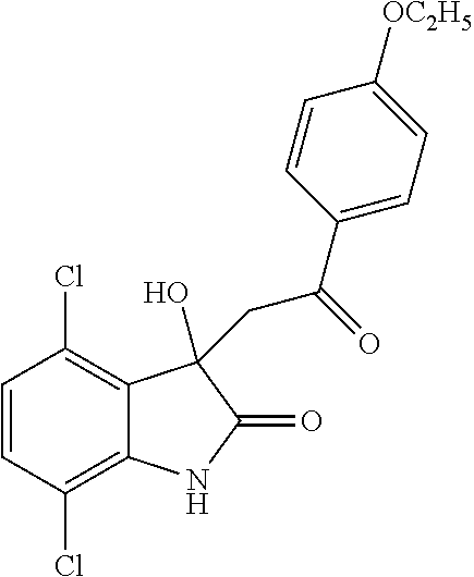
C1=CC(Cl)=C2C(=C1Cl)C(O)(CC(C1=CC=C([OC2H5])C=C1)=O)C(=O)N2
